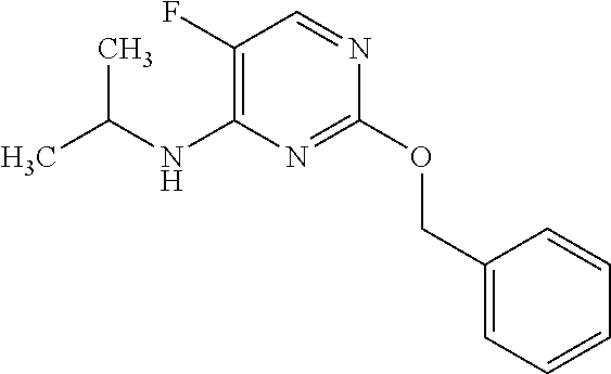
C1(F)=C(NC(C)C)N=C(OCC2=CC=CC=C2)N=C1
